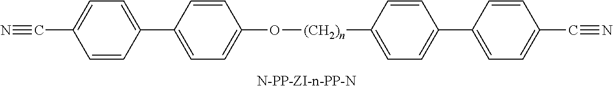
C1=C(C2=CC=C(C#N)C=C2)C=CC(O[(CH2)n]C2=CC=C(C3=CC=C(C#N)C=C3)C=C2)=C1
